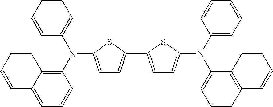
C1=C(N(C2=C3C(=CC=C2)C=CC=C3)C2=CC=CC=C2)SC(C2=CC=C(N(C3=CC=CC=C3)C3=CC=CC4=C3C=CC=C4)S2)=C1
